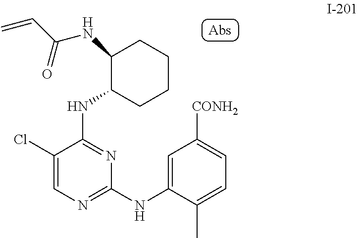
C1(NC2=NC(NC3=CC([CONH2])=CC=C3C)=NC=C2Cl)CCCCC1NC(C=C)=O
